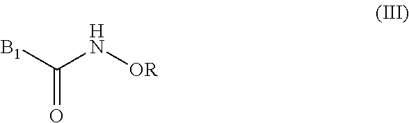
[B1]C(N[OR])=O
